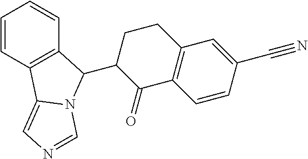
C1=CC2=C(C=C1)C(C1C(=O)C3=C(CC1)C=C(C#N)C=C3)N1C2=CN=C1
